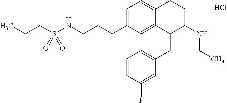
C1=C(CCCNS(CCC)(=O)=O)C=C2C(=C1)CCC(NCC)C2CC1=CC=CC(F)=C1.Cl
